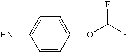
C1=C(OC(F)F)C=CC(N)=C1
